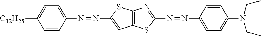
C1=CC(N=NC2=CC3=C(S2)N=C(N=NC2=CC=C(N(CC)CC)C=C2)S3)=CC=C1[C12H25]
